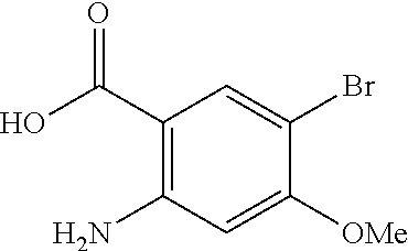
C1(C(O)=O)=C(N)C=C([OMe])C(Br)=C1
